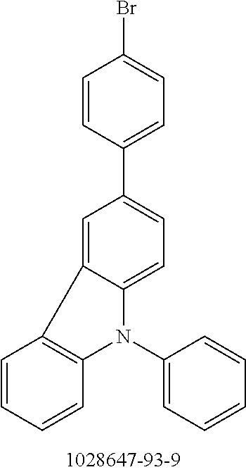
C1=C2C(=CC=C1C1=CC=C(Br)C=C1)N(C1=CC=CC=C1)C1=C2C=CC=C1
